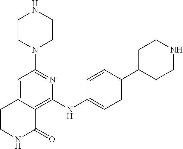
C1(N2CCNCC2)=NC(NC2=CC=C(C3CCNCC3)C=C2)=C2C(=C1)C=CNC2=O
